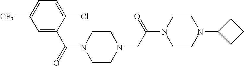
N1(CC(N2CCN(C3CCC3)CC2)=O)CCN(C(=O)C2=CC([CF3])=CC=C2Cl)CC1
